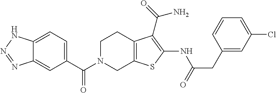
C1(C(N2CC3=C(CC2)C(C(=O)N)=C(NC(CC2=CC(Cl)=CC=C2)=O)S3)=O)=CC=C2C(=C1)N=NN2
